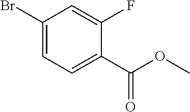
C1(Br)=CC=C(C(OC)=O)C(F)=C1
